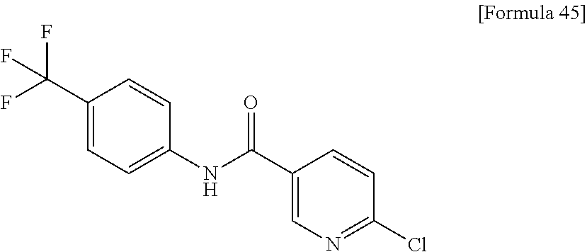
N(C1=CC=C(C(F)(F)F)C=C1)C(C1=CN=C(Cl)C=C1)=O
